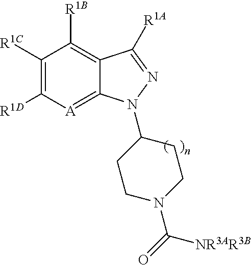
C1([R1C])=C([R1D])[A]=C2C(=C1[R1B])C([R1A])=NN2C1CCN(C(=O)[NR3AR3B])CC1
